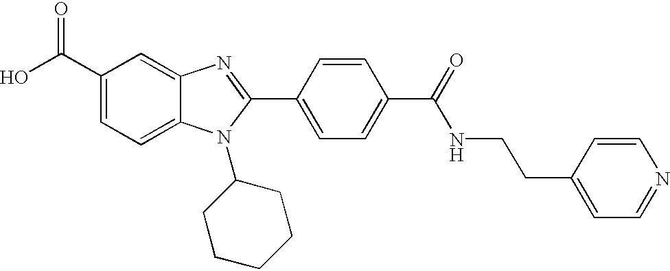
C1(C(O)=O)=CC=C2C(=C1)N=C(C1=CC=C(C(=O)NCCC3=CC=NC=C3)C=C1)N2C1CCCCC1
